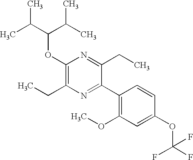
C1(OC(C(C)C)C(C)C)=C(CC)N=C(C2=C(OC)C=C(OC(F)(F)F)C=C2)C(CC)=N1
